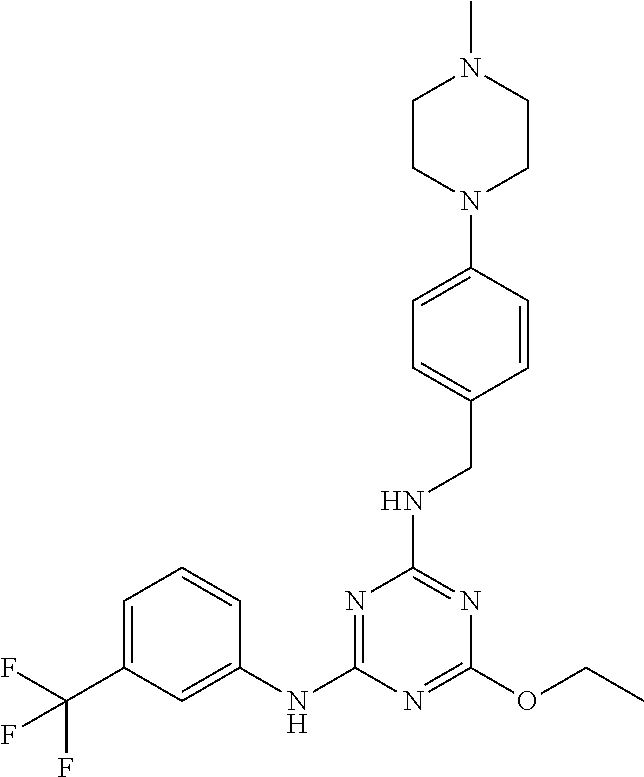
C1=C(C(F)(F)F)C=C(NC2=NC(NCC3=CC=C(N4CCN(C)CC4)C=C3)=NC(OCC)=N2)C=C1
